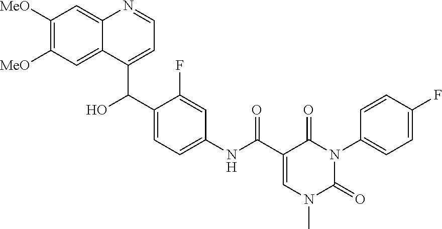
C1([MeO])=C([MeO])C=C2C(=C1)N=CC=C2C(C1=CC=C(NC(C2=CN(C)C(=O)N(C3=CC=C(F)C=C3)C2=O)=O)C=C1F)O
